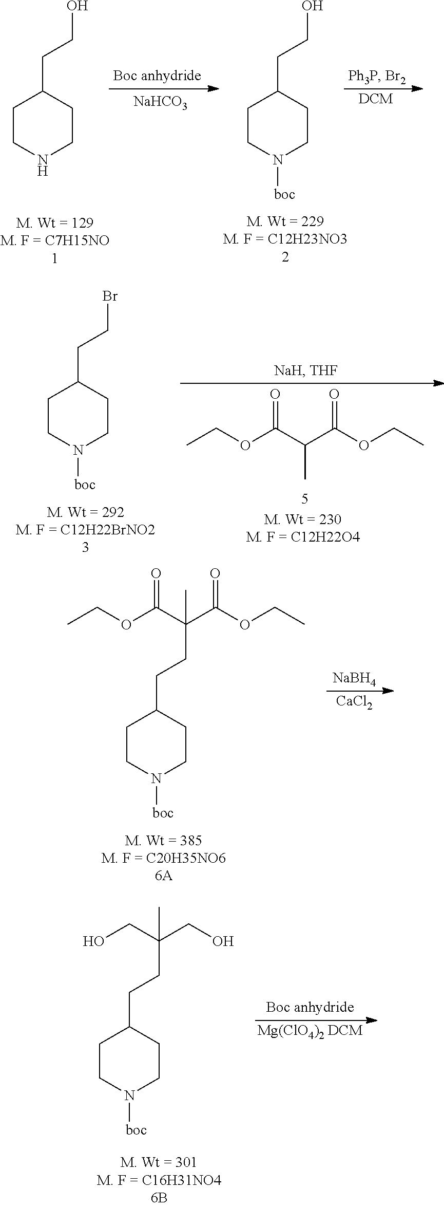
OCCC1CCNCC1.[NaHCO3].OCCC1CCN([boc])CC1.[DCM].C(CCC1CCN([boc])CC1)(C(OCC)=O)(C(OCC)=O)C.[NaBH4].[CaCl2].C(CCC1CCN([boc])CC1)(CO)(CO)C.[Boc anhydride].[Mg(ClO4)2 DCM].BrCCC1CCN([boc])CC1.CCOC(C(C(OCC)=O)C)=O
